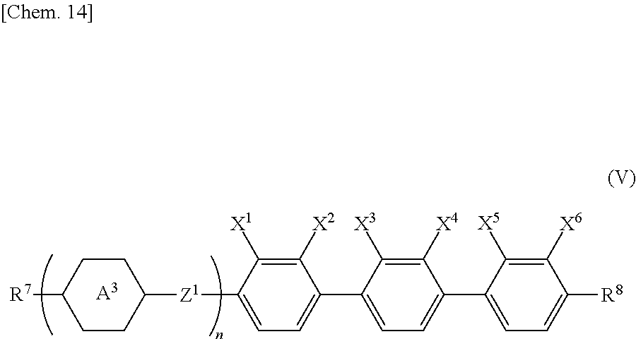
[R7]C1CCC([Z1]C2=CC=C(C3=CC=C(C4=CC=C([R8])C([X6])=C4[X5])C([X4])=C3[X3])C([X2])=C2[X1])CC1.[A3]
